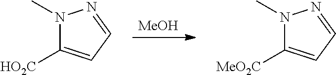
[MeOH].N1(C)C([HO2C])=CC=N1.N1(C)C([MeO2C])=CC=N1
